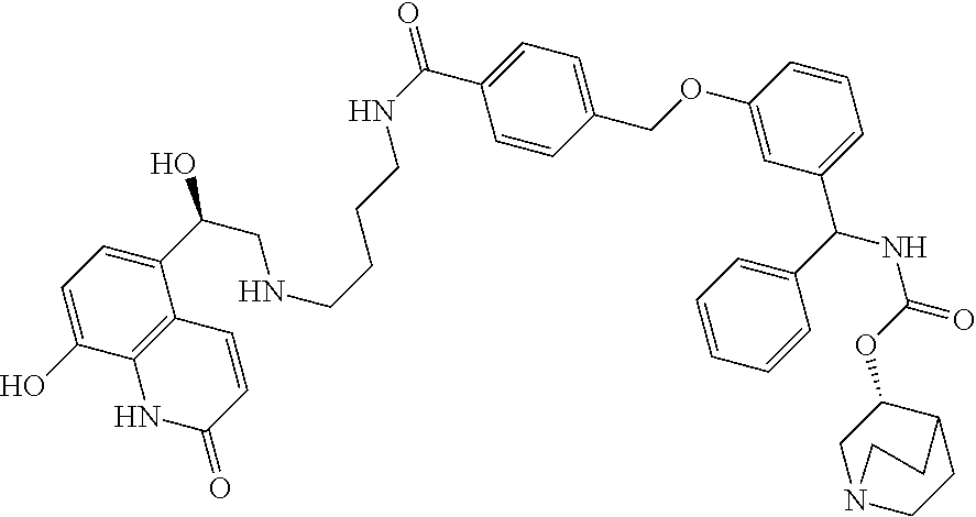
C1=C(O)C2=C(C(C(O)CNCCCCNC(=O)C3=CC=C(COC4=CC(C(C5=CC=CC=C5)NC(OC5CN6CCC5CC6)=O)=CC=C4)C=C3)=C1)C=CC(=O)N2
